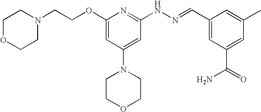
N1(CCOC2=CC(N3CCOCC3)=CC(NN=CC3=CC(C(=O)N)=CC(C)=C3)=N2)CCOCC1
